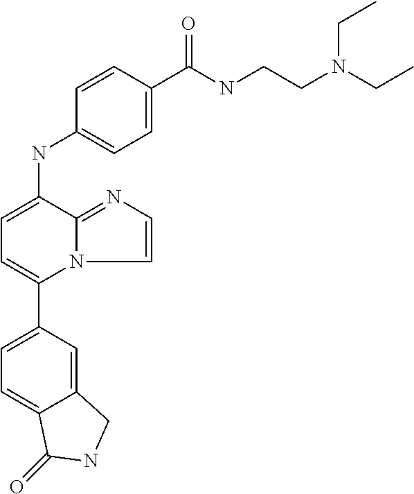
C1(C2=CC=C(NC3=CC=C(C(NCCN(CC)CC)=O)C=C3)C3=NC=CN23)=CC=C2C(=C1)CNC2=O
